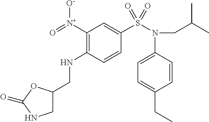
C1=CC(NCC2CNC(=O)O2)=C([N+](=O)[O-])C=C1S(=O)(N(C1=CC=C(CC)C=C1)CC(C)C)=O
